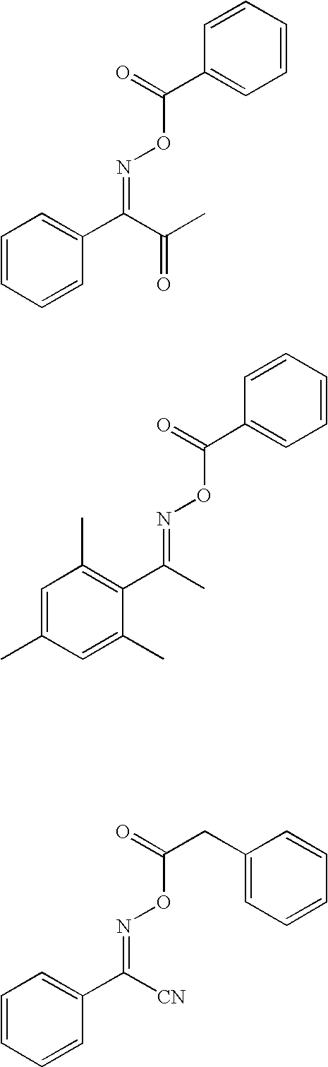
C1=CC=CC(C(C(C)=O)=NOC(C2=CC=CC=C2)=O)=C1.C1=C(C)C=C(C)C(C(C)=NOC(=O)C2=CC=CC=C2)=C1C.C1=CC=CC(C(=NOC(=O)CC2=CC=CC=C2)[CN])=C1
